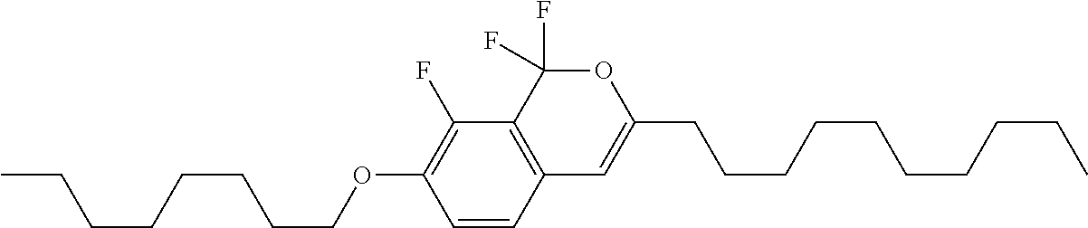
C1=CC2=C(C(F)=C1OCCCCCCCC)C(F)(F)OC(CCCCCCCCCC)=C2
